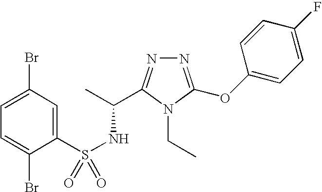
N1=C(OC2=CC=C(F)C=C2)N(CC)C(C(C)NS(=O)(C2=CC(Br)=CC=C2Br)=O)=N1
